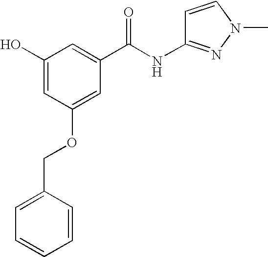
C1(O)=CC(OCC2=CC=CC=C2)=CC(C(NC2=NN(C)C=C2)=O)=C1
